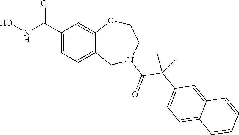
C1(C(NO)=O)=CC=C2C(=C1)OCCN(C(=O)C(C1=CC=C3C(=C1)C=CC=C3)(C)C)C2
